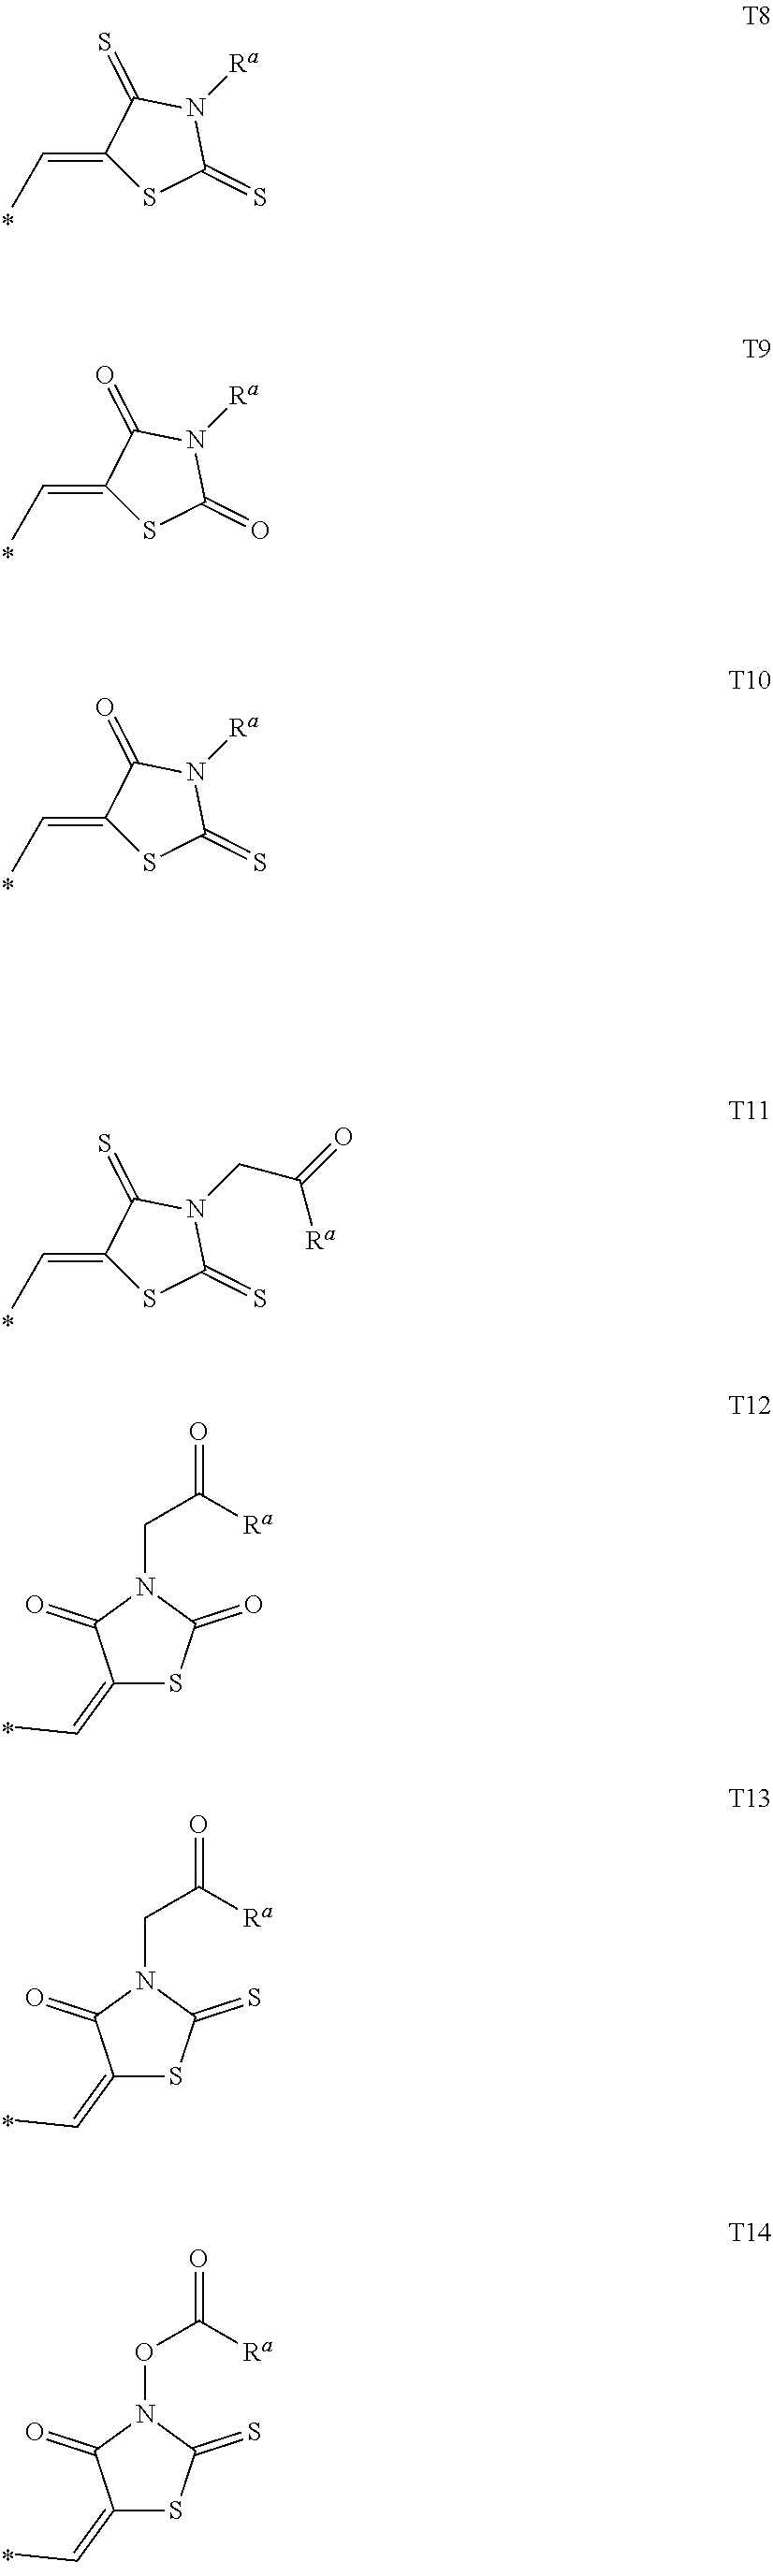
CC=C1SC(=S)N([Ra])C1=S.CC=C1SC(=O)N([Ra])C1=O.CC=C1SC(=S)N([Ra])C1=O.CC=C1SC(=S)N(CC(=O)[Ra])C1=S.C1(=CC)SC(=O)N(CC([Ra])=O)C1=O.C1(=CC)SC(=S)N(CC([Ra])=O)C1=O.C1(=CC)SC(=S)N(OC([Ra])=O)C1=O
